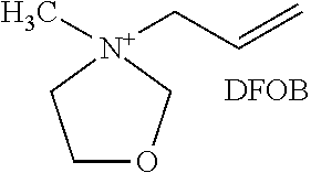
C1OC[N+](CC=C)(C)C1.[DFOB]
